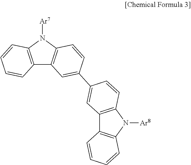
C12=C(C=CC=C1)N([Ar7])C1=C2C=C(C2=CC3=C(N([Ar8])C4=C3C=CC=C4)C=C2)C=C1
